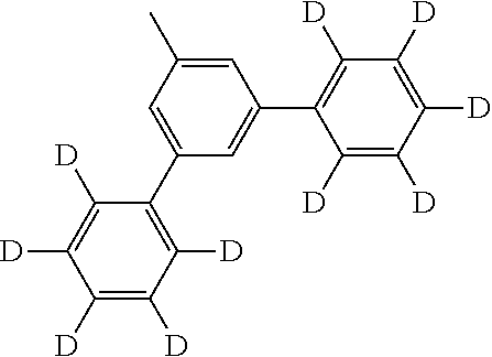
C1([D])=C([D])C([D])=C(C2=CC(C)=CC(C3=C([D])C([D])=C([D])C([D])=C3[D])=C2)C([D])=C1[D]
